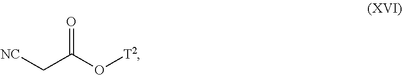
[NC]CC(O[T2])=O
